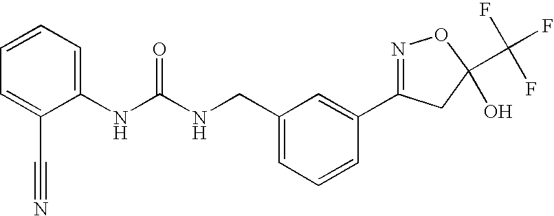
N(C(NCC1=CC=CC(C2=NOC(C(F)(F)F)(O)C2)=C1)=O)C1=CC=CC=C1C#N
